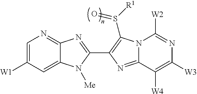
C12=CC([W1])=CN=C1N=C(C1=C(S([R1])=O)N3C(=N1)C([W4])=C([W3])N=C3[W2])N2[Me]
